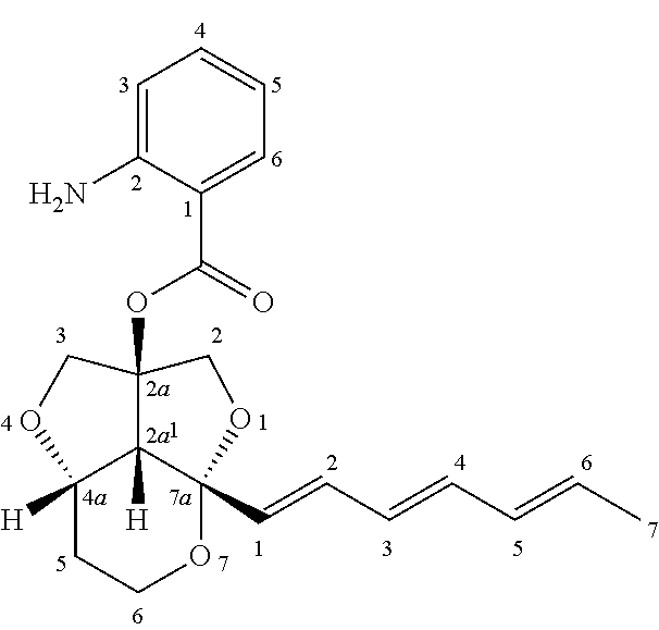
C12([H])CCOC3(C=CC=CC=CC)C1([H])C(OC(C1=CC=CC=C1N)=O)(CO2)CO3
